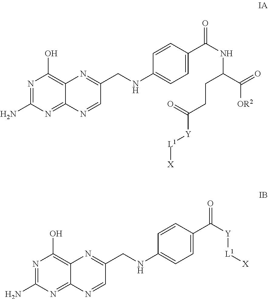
N1=C(N)N=C2C(=C1O)N=C(CNC1=CC=C(C(NC(C([OR2])=O)CCC([Y][L1][X])=O)=O)C=C1)C=N2.N1=C(N)N=C2C(=C1O)N=C(CNC1=CC=C(C([Y][L1][X])=O)C=C1)C=N2
